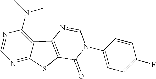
C1=NC(N(C)C)=C2C(=N1)SC1=C2N=CN(C2=CC=C(F)C=C2)C1=O
